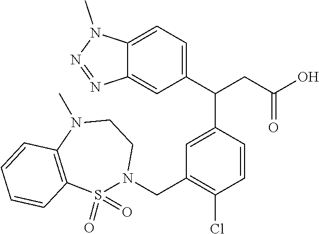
C12=CC(C(CC(O)=O)C3=CC(CN4S(=O)(=O)C5=C(N(C)CC4)C=CC=C5)=C(Cl)C=C3)=CC=C1N(C)N=N2
